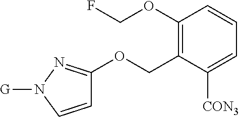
C1(OCF)=C(COC2=NN([G])C=C2)C([CON3])=CC=C1
